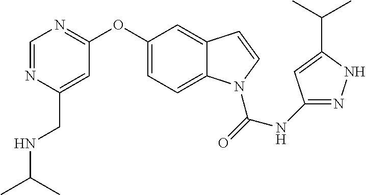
C1(OC2=NC=NC(CNC(C)C)=C2)=CC=C2C(=C1)C=CN2C(=O)NC1=NNC(C(C)C)=C1
